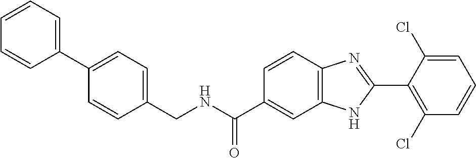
C(NC(C1=CC2=C(C=C1)N=C(C1=C(Cl)C=CC=C1Cl)N2)=O)C1=CC=C(C2=CC=CC=C2)C=C1
